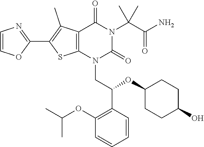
C12=C(N(CC(C3=C(OC(C)C)C=CC=C3)OC3CCC(O)CC3)C(=O)N(C(C(N)=O)(C)C)C1=O)SC(C1=NC=CO1)=C2C
